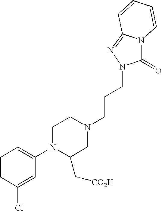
ClC1=CC(N2C(C[CO2H])CN(CCCN3C(=O)N4C(=N3)C=CC=C4)CC2)=CC=C1
